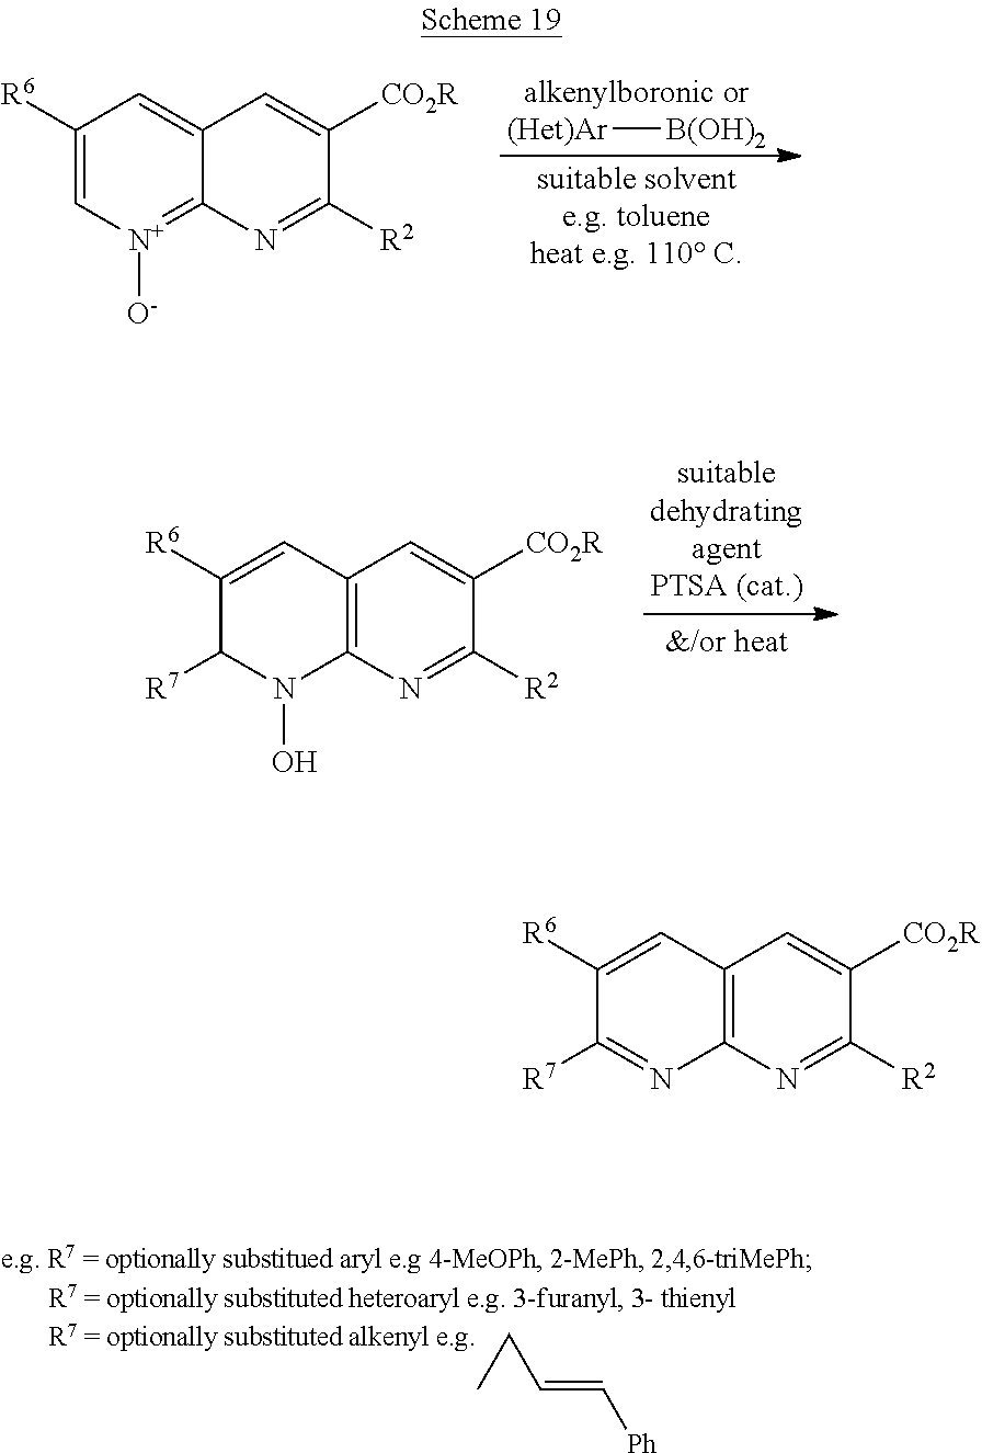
C1([R6])=C[N+]([O-])=C2C(=C1)C=C([CO2R])C([R2])=N2.[(Het)Ar][B(OH)2].C1([R6])=CC2=C(N(O)C1[R7])N=C([R2])C([CO2R])=C2.C(C=C[Ph])C.C1([R6])=CC2=C(N=C1[R7])N=C([R2])C([CO2R])=C2
